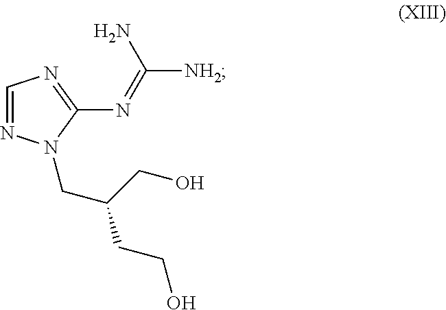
C1=NN(CC(CO)CCO)C(N=C(N)[NH2])=N1
